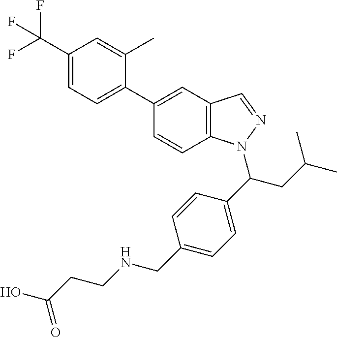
C1(C(F)(F)F)=CC=C(C2=CC3=C(C=C2)N(C(CC(C)C)C2=CC=C(CNCCC(O)=O)C=C2)N=C3)C(C)=C1
